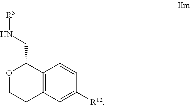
O1CCC2=C(C1CN[R3])C=CC([R12])=C2
